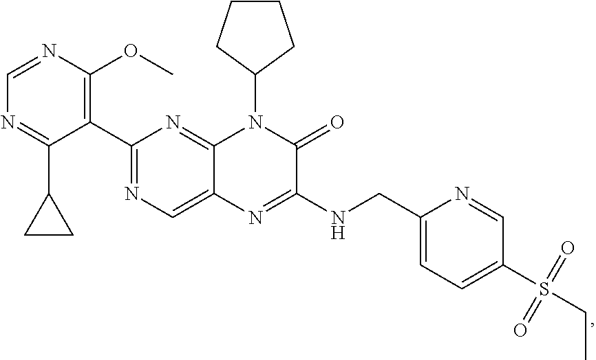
C1(C2=C(OC)N=CN=C2C2CC2)=NC=C2C(=N1)N(C1CCCC1)C(=O)C(NCC1=CC=C(S(CC)(=O)=O)C=N1)=N2
